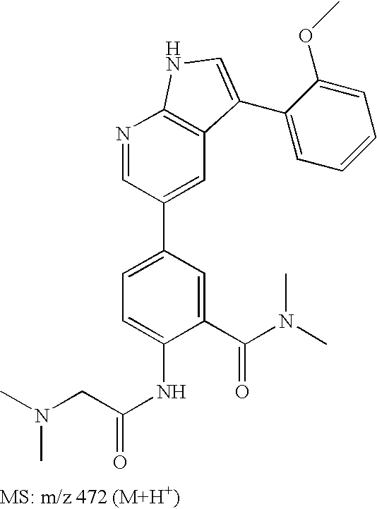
N1=CC(C2=CC=C(NC(=O)CN(C)C)C(C(N(C)C)=O)=C2)=CC2=C1NC=C2C1=CC=CC=C1OC
